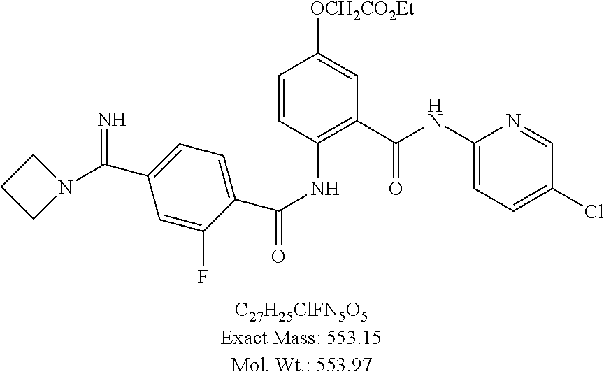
N=C(C1=CC=C(C(NC2=C(C(=O)NC3=CC=C(Cl)C=N3)C=C([OCH2CO2Et])C=C2)=O)C(F)=C1)N1CCC1
